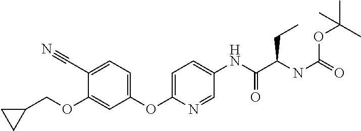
C1(OCC2CC2)=CC(OC2=CC=C(NC(C(NC(=O)OC(C)(C)C)CC)=O)C=N2)=CC=C1C#N
